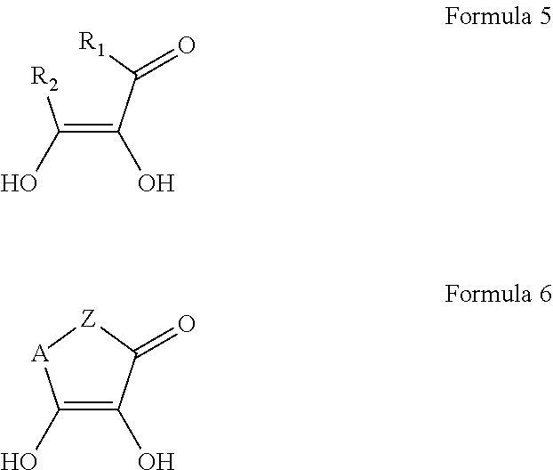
C(=C(C([R1])=O)O)([R2])O.C1(O)=C(O)C(=O)[Z][A]1
